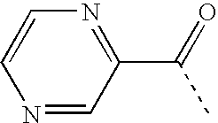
N1=C(C(=O)C)C=NC=C1
